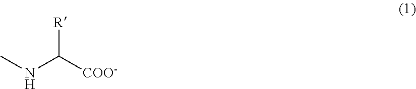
[R]C([COO-])NC
